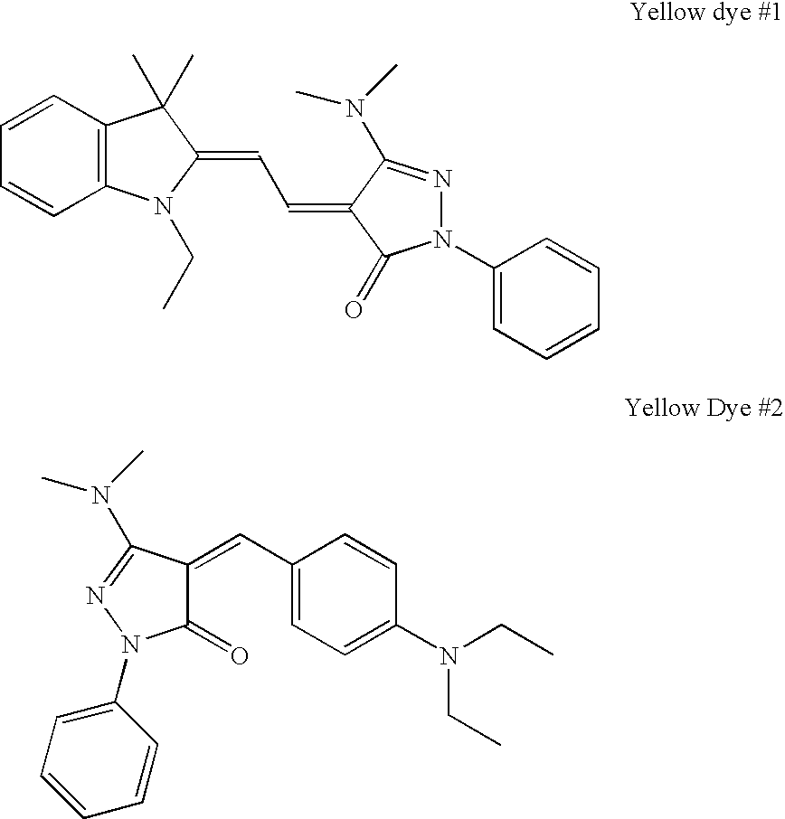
C12=C(C=CC=C1)C(C)(C)C(=CC=C1C(N(C)C)=NN(C3=CC=CC=C3)C1=O)N2CC.C1(N2C(=O)C(=CC3=CC=C(N(CC)CC)C=C3)C(N(C)C)=N2)=CC=CC=C1
